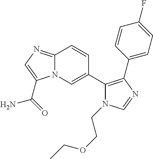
C12=NC=C(C(=O)N)N1C=C(C1=C(C3=CC=C(F)C=C3)N=CN1CCOCC)C=C2
